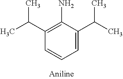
C1=C(C(C)C)C(N)=C(C(C)C)C=C1
